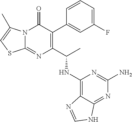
N12C(=NC(C(C)NC3=C4C(=NC(N)=N3)NC=N4)=C(C3=CC(F)=CC=C3)C1=O)SC=C2C
